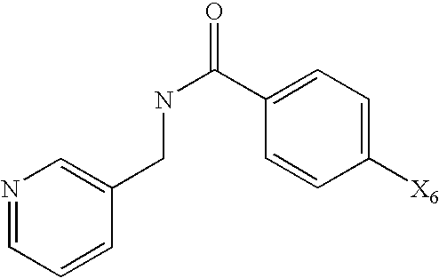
N1=CC=CC(CNC(C2=CC=C([X6])C=C2)=O)=C1
